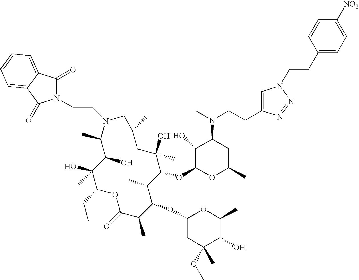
OC1C(C)N(CCN2C(=O)C3=CC=CC=C3C2=O)CC(C)CC(O)(C)C(OC2OC(C)CC(N(C)CCC3=CN(CCC4=CC=C([NO2])C=C4)N=N3)C2O)C(C)C(OC2CC(C)(OC)C(O)C(C)O2)C(C)C(=O)OC(CC)C1(O)C
